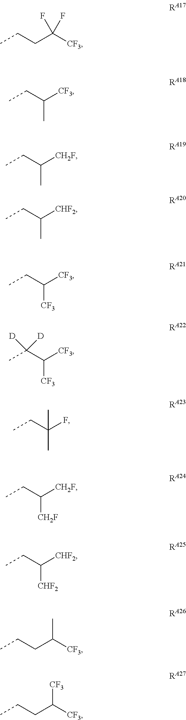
CCCC([CF3])(F)F.CCC([CF3])C.CCC([CH2F])C.CCC([CHF2])C.CCC([CF3])[CF3].CC(C([CF3])[CF3])([D])[D].CCC(F)(C)C.CCC([CH2F])[CH2F].CCC([CHF2])[CHF2].CCCC([CF3])C.CCCC([CF3])[CF3]
